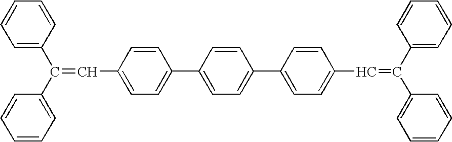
C1=C(C(C2=CC=CC=C2)=CC2=CC=C(C3=CC=C(C4=CC=C(C=C(C5=CC=CC=C5)C5=CC=CC=C5)C=C4)C=C3)C=C2)C=CC=C1
